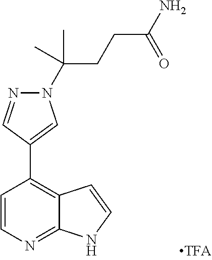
C1=CN=C2C(=C1C1=CN(C(C)(CCC(N)=O)C)N=C1)C=CN2
